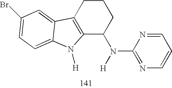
C12=C(CCCC1N(C1=NC=CC=N1)[H])C1=CC(Br)=CC=C1N2[H]
